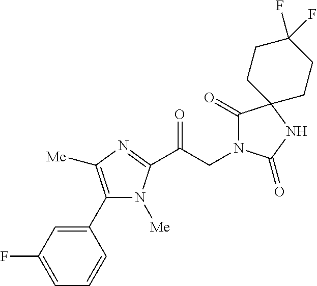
C1(C2=CC(F)=CC=C2)=C([Me])N=C(C(CN2C(=O)C3(NC2=O)CCC(F)(F)CC3)=O)N1[Me]
